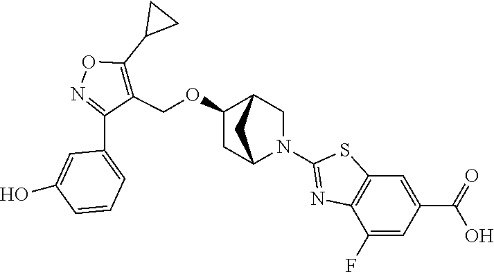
C1(OCC2=C(C3CC3)ON=C2C2=CC=CC(O)=C2)CC2N(C3=NC4=C(S3)C=C(C(=O)O)C=C4F)CC1C2
